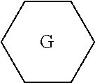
C1CCCCC1.[G]
